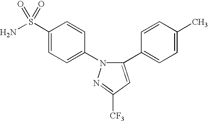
N1=C([CF3])C=C(C2=CC=C(C)C=C2)N1C1=CC=C(S(N)(=O)=O)C=C1
